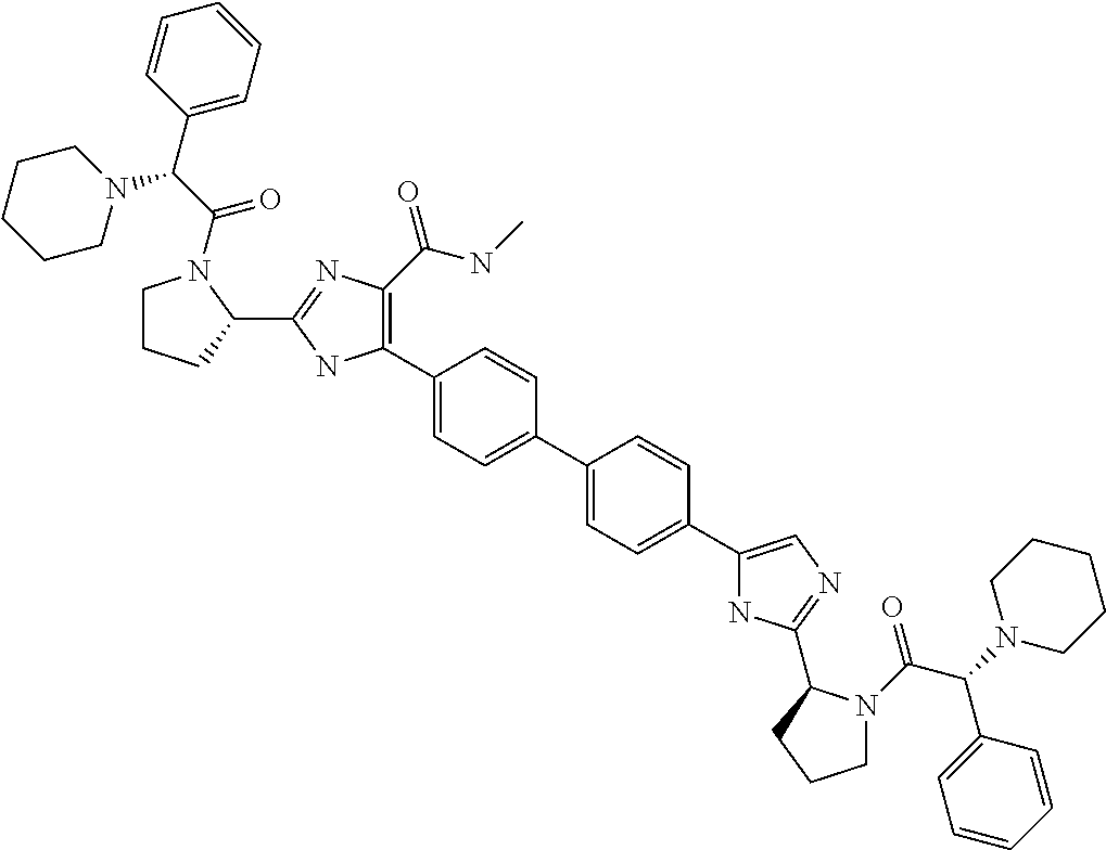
C1(C2=C(C(NC)=O)N=C(C3N(C(C(C4=CC=CC=C4)N4CCCCC4)=O)CCC3)N2)=CC=C(C2=CC=C(C3=CN=C(C4N(C(C(N5CCCCC5)C5=CC=CC=C5)=O)CCC4)N3)C=C2)C=C1
